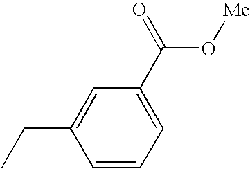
C1(CC)=CC(C(O[Me])=O)=CC=C1
